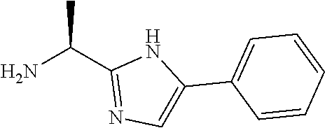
NC(C1=NC=C(C2=CC=CC=C2)N1)C
